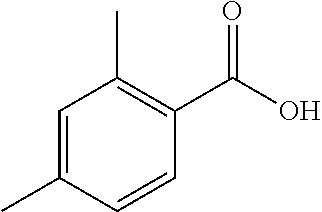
C1=C(C)C=CC(C(O)=O)=C1C
